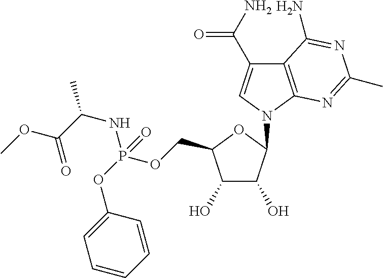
C1(O)C(O)C(COP(NC(C(=O)OC)C)(OC2=CC=CC=C2)=O)OC1N1C=C(C(N)=O)C2=C1N=C(C)N=C2N
